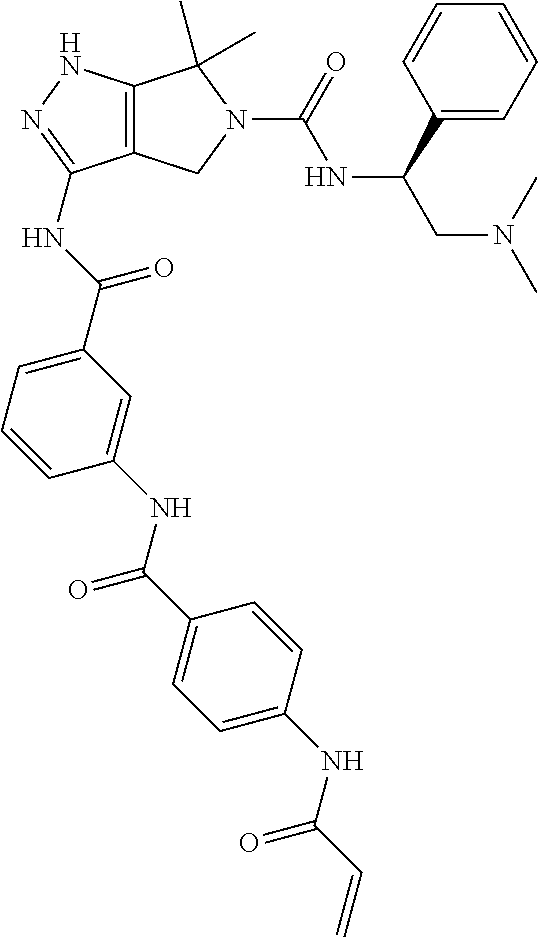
C12=C(NN=C1NC(C1=CC=CC(NC(C3=CC=C(NC(C=C)=O)C=C3)=O)=C1)=O)C(C)(C)N(C(NC(CN(C)C)C1=CC=CC=C1)=O)C2
